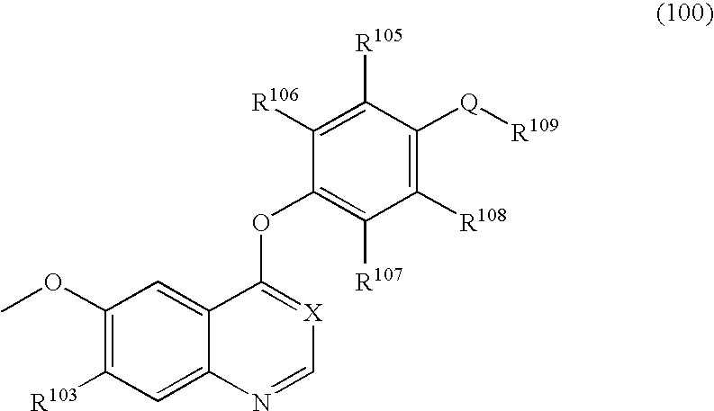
C1(OC)=C([R103])C=C2C(=C1)C(OC1=C([R107])C([R108])=C([Q][R109])C([R105])=C1[R106])=[X]C=N2
